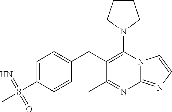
N1(C2=C(CC3=CC=C(S(C)(=N)=O)C=C3)C(C)=NC3=NC=CN23)CCCC1
